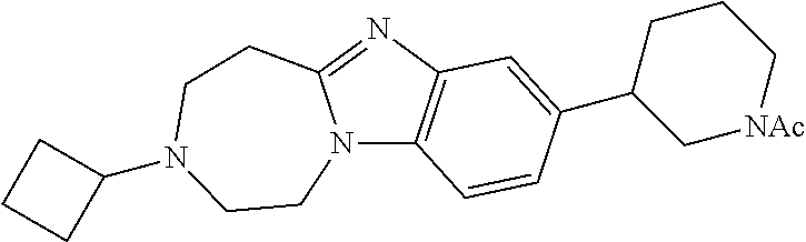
N12C3=C(N=C1CCN(C1CCC1)CC2)C=C(C1C[NAc]CCC1)C=C3
